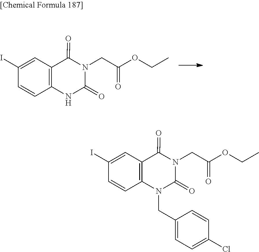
C1(I)=CC2=C(C=C1)N(CC1=CC=C(Cl)C=C1)C(=O)N(CC(OCC)=O)C2=O.C1(I)=CC2=C(C=C1)NC(=O)N(CC(OCC)=O)C2=O
